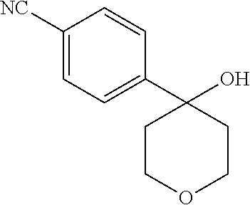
C1([NC])=CC=C(C2(O)CCOCC2)C=C1
